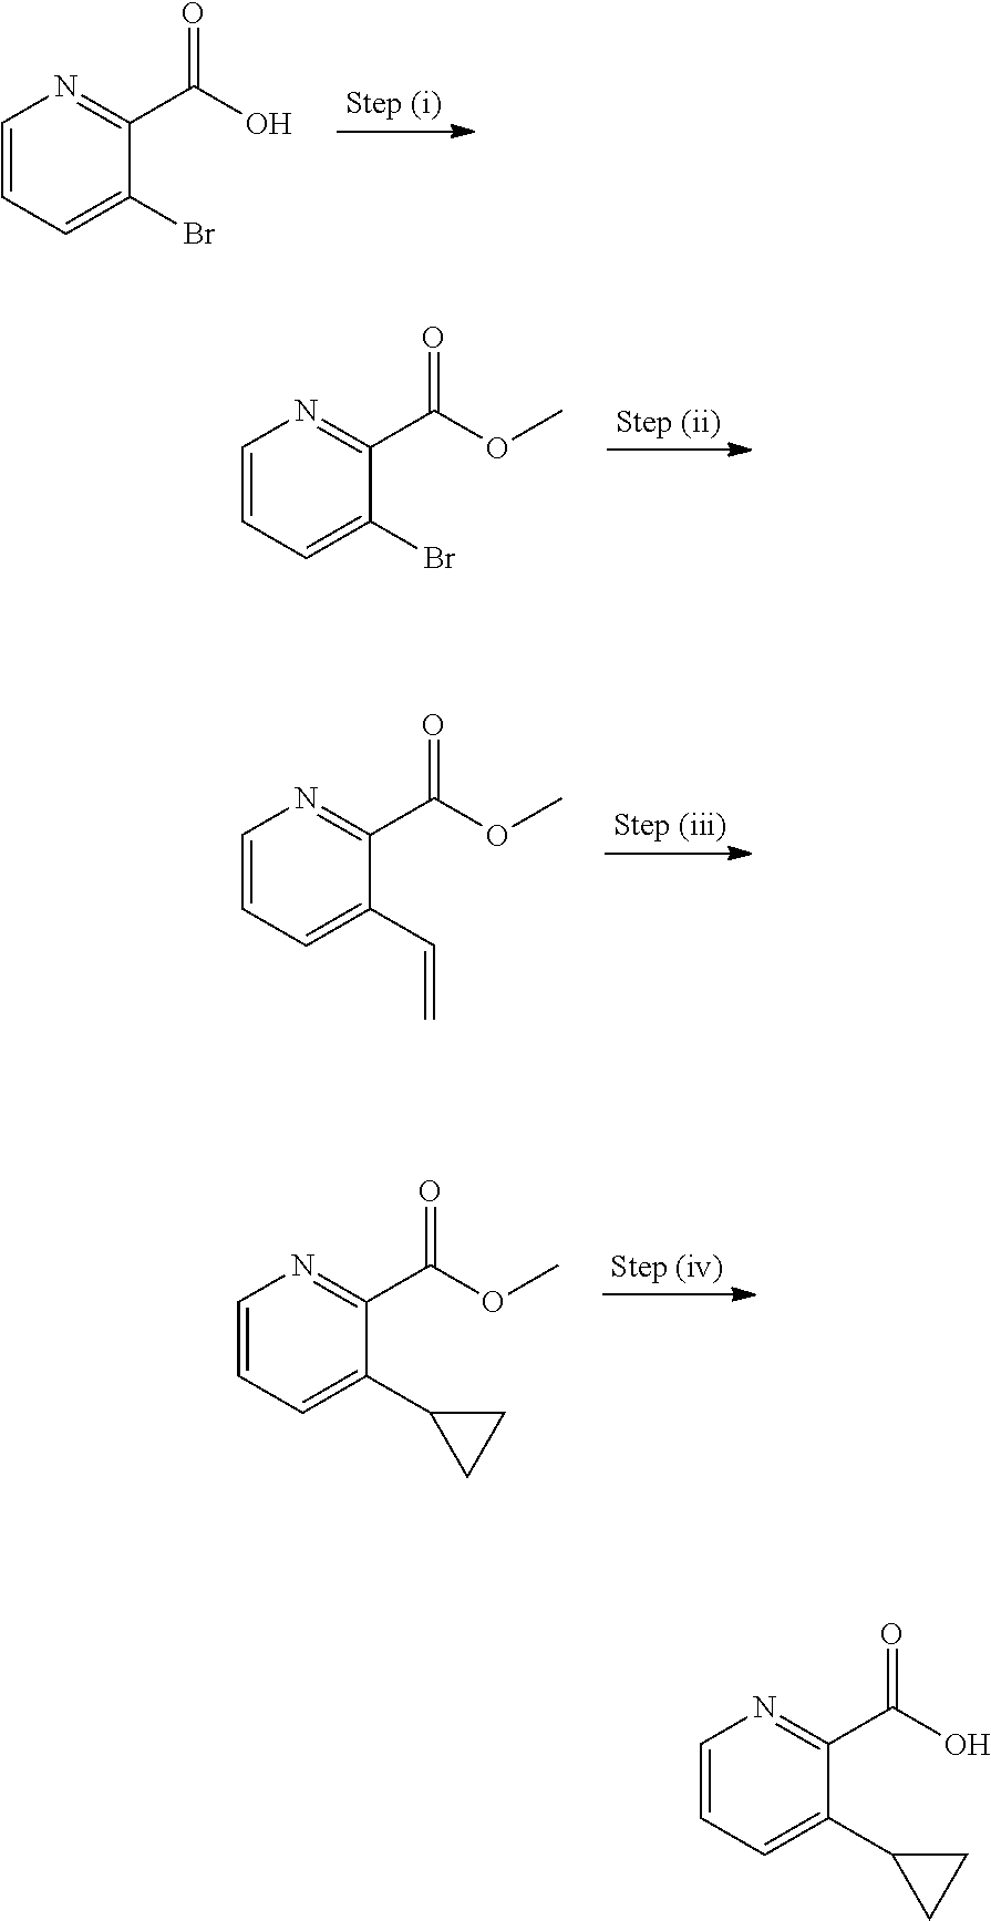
C1=CC=C(Br)C(C(O)=O)=N1.C1=CC=C(Br)C(C(OC)=O)=N1.C1=CC=C(C=C)C(C(OC)=O)=N1.C1=CC=C(C2CC2)C(C(OC)=O)=N1.C1=CC=C(C2CC2)C(C(O)=O)=N1
